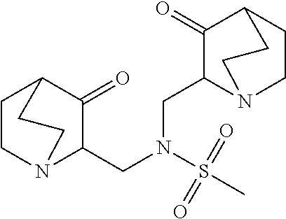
C1CN2C(CN(S(C)(=O)=O)CC3N4CCC(C3=O)CC4)C(=O)C1CC2
